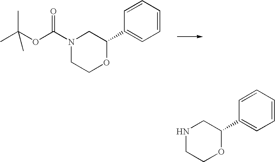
CC(OC(N1CCOC(C2=CC=CC=C2)C1)=O)(C)C.N1CCOC(C2=CC=CC=C2)C1
